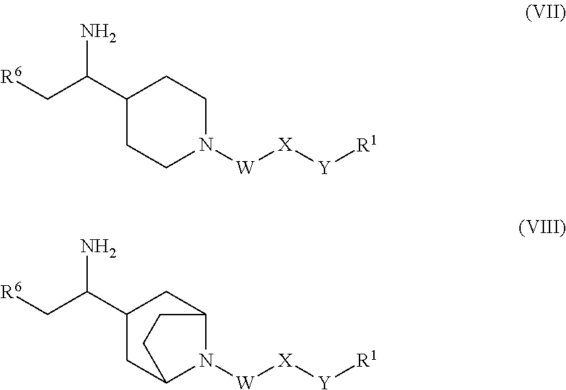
[R6]CC(C1CCN([W][X][Y][R1])CC1)N.[R6]CC(C1CC2N([W][X][Y][R1])C(C1)CC2)N
